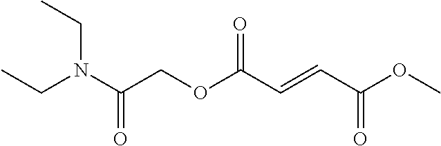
N(C(COC(C=CC(OC)=O)=O)=O)(CC)CC
